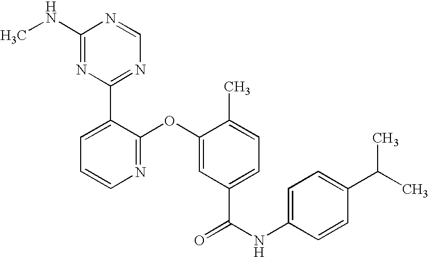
N1=C(OC2=CC(C(NC3=CC=C(C(C)C)C=C3)=O)=CC=C2C)C(C2=NC=NC(NC)=N2)=CC=C1
